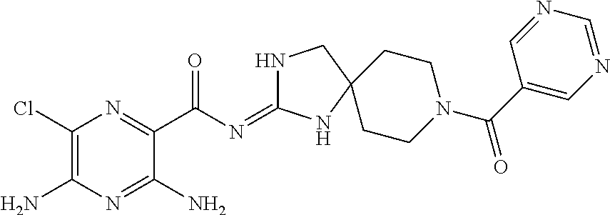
C1(Cl)=C(N)N=C(N)C(C(N=C2NCC3(N2)CCN(C(C2=CN=CN=C2)=O)CC3)=O)=N1
